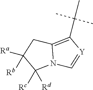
N12C(=C(C(C)(C)C)[Y]=C1)CC([Ra])([Rb])C2([Rc])[Rd]
